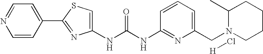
C1(NC(NC2=NC(CN3CCCCC3C)=CC=C2)=O)=CSC(C2=CC=NC=C2)=N1.Cl[H]
